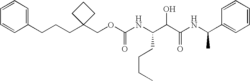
C(C1(COC(NC(C(C(NC(C2=CC=CC=C2)C)=O)O)CCCC)=O)CCC1)CCC1=CC=CC=C1
